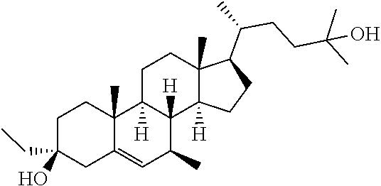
C1(CC)(O)CCC2(C)C3([H])CCC4(C)C(C(CCC(C)(O)C)C)CCC4([H])C3([H])C(C)C=C2C1
